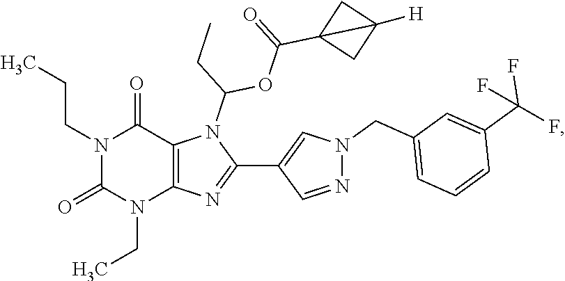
N1(CC)C(=O)N(CCC)C(=O)C2=C1N=C(C1=CN(CC3=CC=CC(C(F)(F)F)=C3)N=C1)N2C(OC(=O)C12CC1([H])C2)CC
